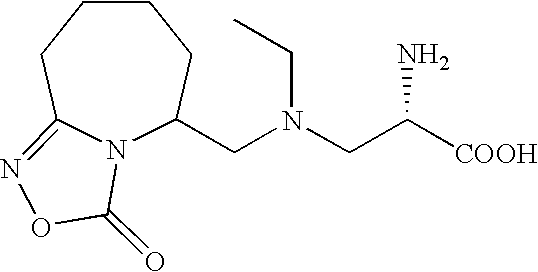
C1CCC2=NOC(=O)N2C(CN(CC([COOH])N)CC)C1
